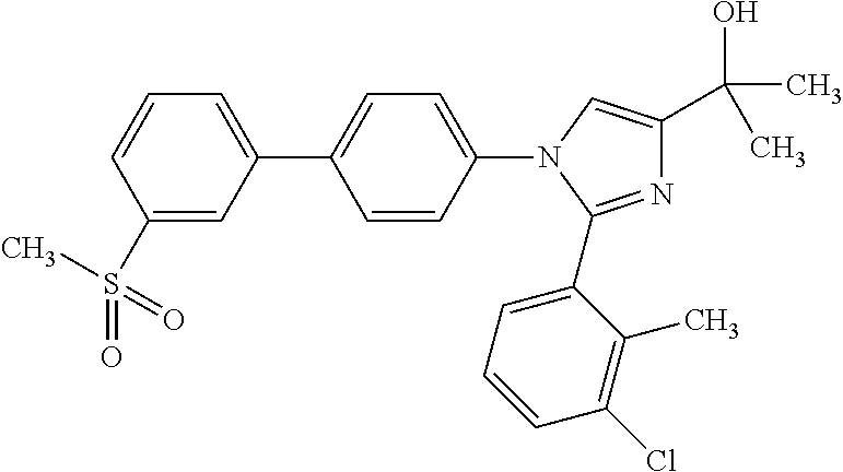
C1(S(=O)(=O)C)=CC(C2=CC=C(N3C(C4=CC=CC(Cl)=C4C)=NC(C(O)(C)C)=C3)C=C2)=CC=C1
